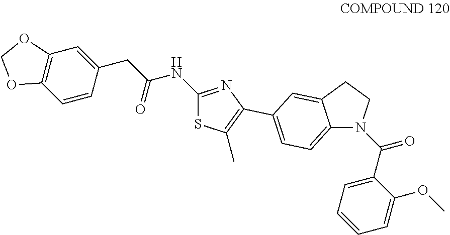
C1(C(=O)N2C3=CC=C(C4=C(C)SC(NC(CC5=CC6=C(C=C5)OCO6)=O)=N4)C=C3CC2)=CC=CC=C1OC
